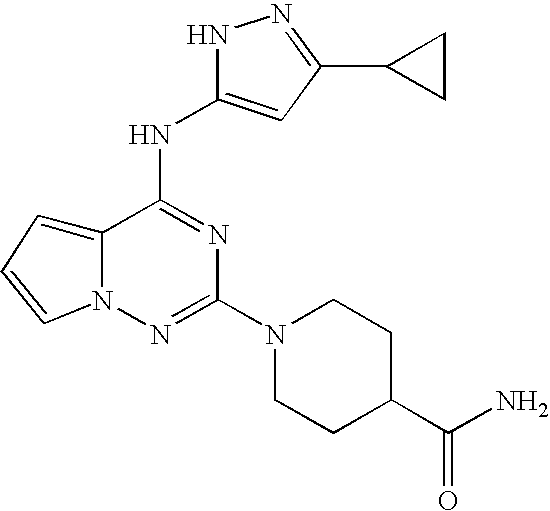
C12=CC=CN1N=C(N1CCC(C(N)=O)CC1)N=C2NC1=CC(C2CC2)=NN1
